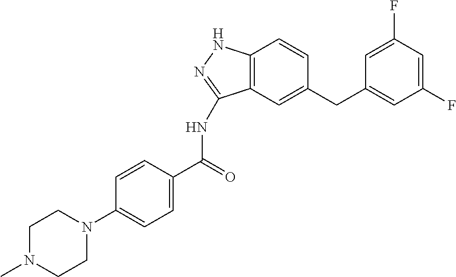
C1N(C)CCN(C2=CC=C(C(=O)NC3=NNC4=C3C=C(CC3=CC(F)=CC(F)=C3)C=C4)C=C2)C1
